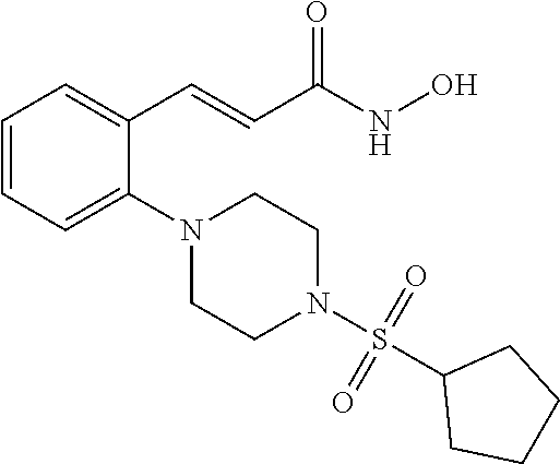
C1=CC=C(N2CCN(S(=O)(=O)C3CCCC3)CC2)C(C=CC(NO)=O)=C1
